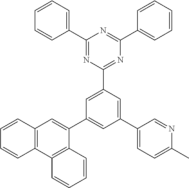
C1(C2=CC=CC=C2)=NC(C2=CC(C3=CC4=C(C5=C3C=CC=C5)C=CC=C4)=CC(C3=CC=C(C)N=C3)=C2)=NC(C2=CC=CC=C2)=N1
